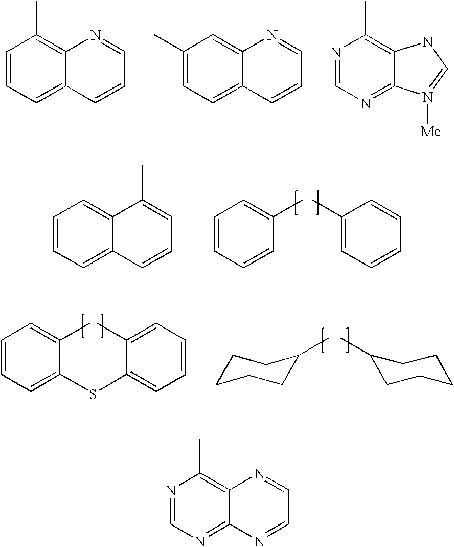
C1=CC=C2C(=C1C)N=CC=C2.C1(C)=CC=C2C(=C1)N=CC=C2.N1=CN=C2C(=C1C)NC=N2[Me].C1=CC=C2C(=C1)C(C)=CC=C2.C1=CC=CC(C)=C1.C1(C)=CC=CC=C1.C1=CC=C(SC2=CC=CC=C2C)C(C)=C1.C1CCCC(C)C1.C1(C)CCCCC1.N1=CN=C2C(=C1C)N=CC=N2
